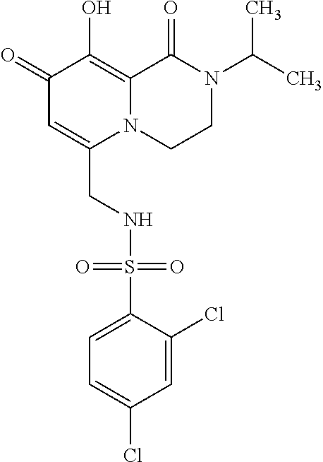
C1(=O)C=C(CNS(C2=CC=C(Cl)C=C2Cl)(=O)=O)N2C(=C1O)C(=O)N(C(C)C)CC2
